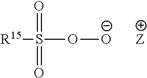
O=S(=O)([R15])O[O-].[Z]
